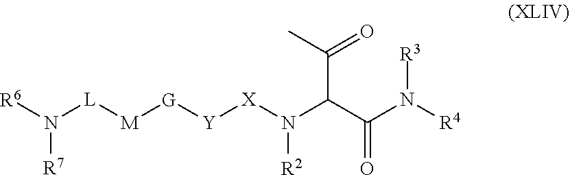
[R6]N([L][M][G][Y][X]N(C(C(N([R4])[R3])=O)C(C)=O)[R2])[R7]
